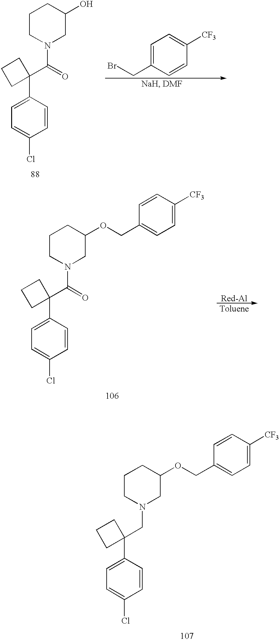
C1=C(Cl)C=CC(C2(CN3CC(OCC4=CC=C([CF3])C=C4)CCC3)CCC2)=C1.C1=C(Cl)C=CC(C2(C(N3CC(O)CCC3)=O)CCC2)=C1.C1=C(CBr)C=CC([CF3])=C1.[Red-Al].C1=C(Cl)C=CC(C2(C(N3CC(OCC4=CC=C([CF3])C=C4)CCC3)=O)CCC2)=C1
